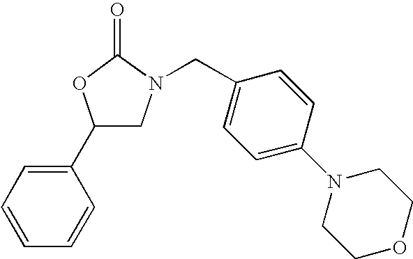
C1(C2=CC=CC=C2)CN(CC2=CC=C(N3CCOCC3)C=C2)C(=O)O1
